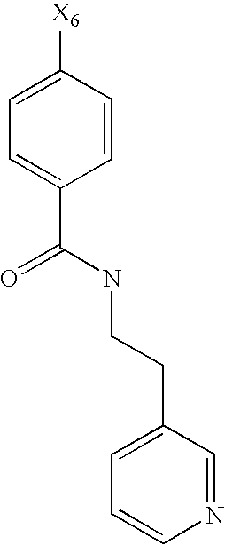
C1=CC([X6])=CC=C1C(NCCC1=CC=CN=C1)=O
